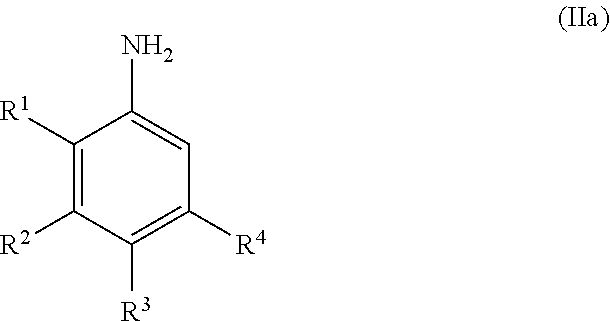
C1([R1])=C([R2])C([R3])=C([R4])C=C1N
